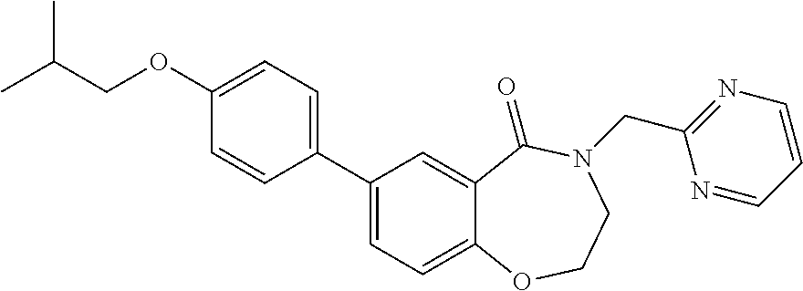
C1(C2=CC=C(OCC(C)C)C=C2)=CC=C2C(=C1)C(=O)N(CC1=NC=CC=N1)CCO2
